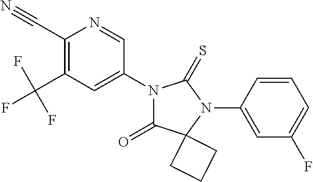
C1(C#N)=C(C(F)(F)F)C=C(N2C(=O)C3(N(C4=CC(F)=CC=C4)C2=S)CCC3)C=N1
